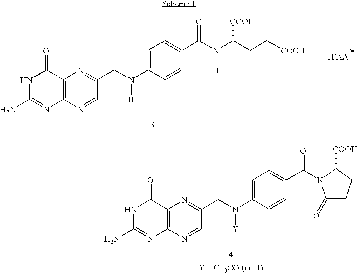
N1C(N)=NC2=C(C1=O)N=C(CN(C1=CC=C(C(N(C(CC[COOH])[COOH])[H])=O)C=C1)[H])C=N2.N1C(N)=NC2=C(C1=O)N=C(CN(C1=CC=C(C(=O)N3C(=O)CCC3[COOH])C=C1)[Y])C=N2
